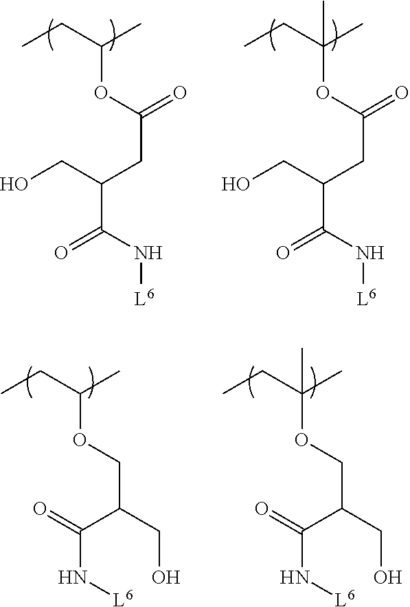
CCC(C)OC(CC(C(N[L6])=O)CO)=O.CCC(C)(OC(CC(C(N[L6])=O)CO)=O)C.CCC(C)OCC(C(N[L6])=O)CO.CCC(C)(OCC(C(N[L6])=O)CO)C
